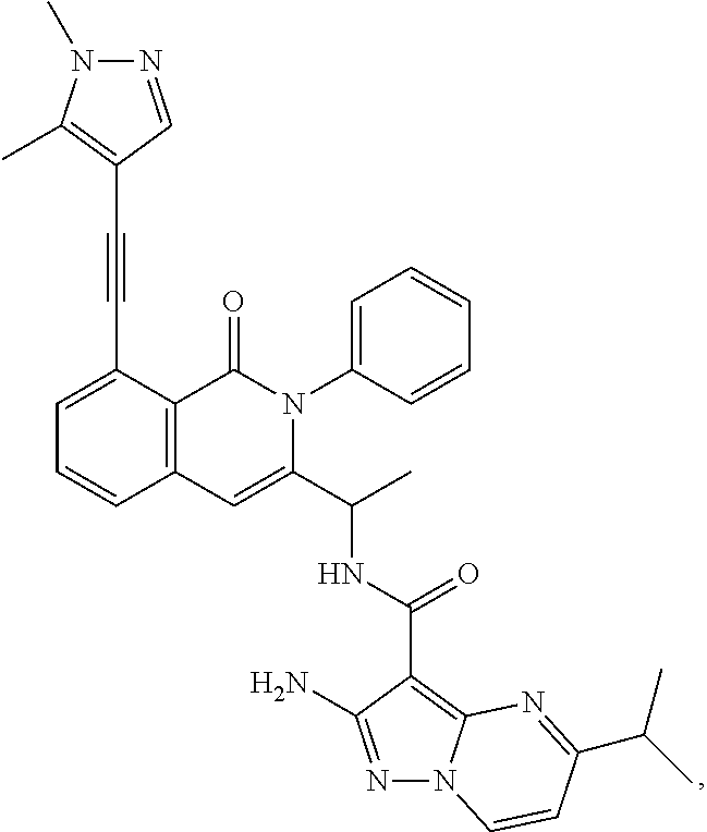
C12=C(C(C#CC3=C(C)N(C)N=C3)=CC=C1)C(=O)N(C1=CC=CC=C1)C(C(C)NC(C1=C3N(N=C1N)C=CC(C(C)C)=N3)=O)=C2
